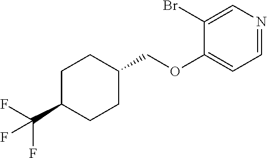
C1(Br)=CN=CC=C1OCC1CCC(C(F)(F)F)CC1
